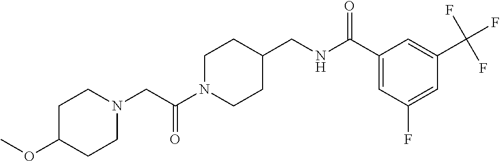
N1(CC(N2CCC(CNC(C3=CC(F)=CC(C(F)(F)F)=C3)=O)CC2)=O)CCC(OC)CC1
